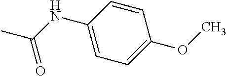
CC(NC1=CC=C(OC)C=C1)=O
